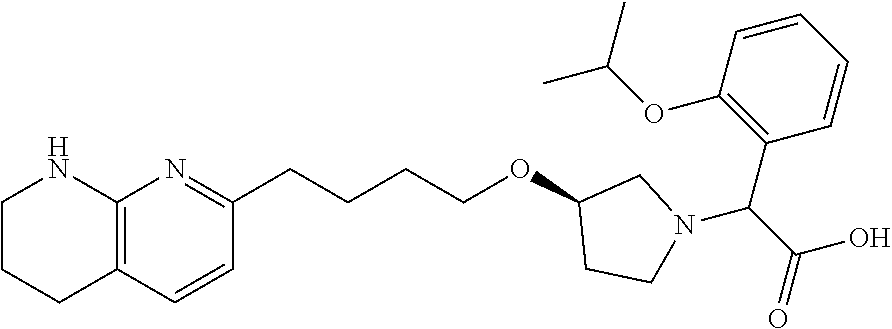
C12=C(C=CC(CCCCOC3CCN(C(C(=O)O)C4=C(OC(C)C)C=CC=C4)C3)=N1)CCCN2
